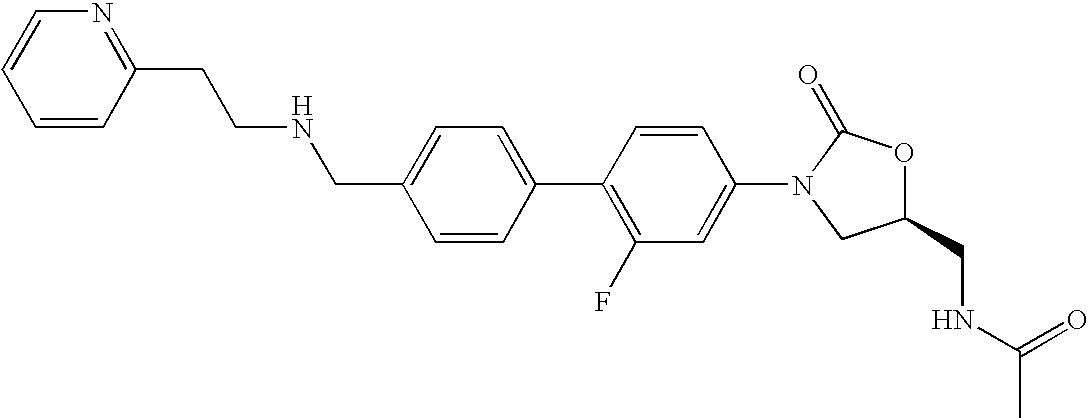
C1=C(CNCCC2=NC=CC=C2)C=CC(C2=C(F)C=C(N3CC(CNC(C)=O)OC3=O)C=C2)=C1
